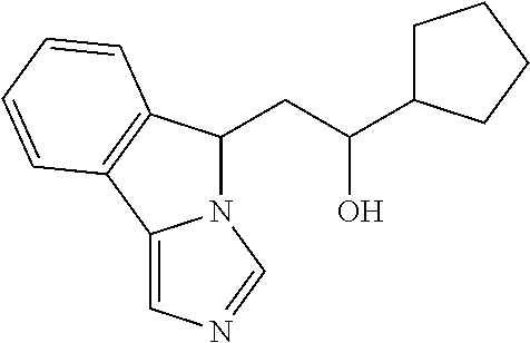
C(C(O)C1CCCC1)C1N2C(=CN=C2)C2=C1C=CC=C2
